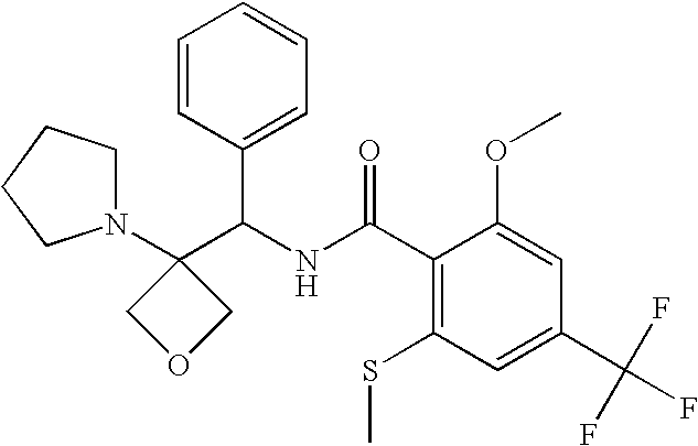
C1(C(NC(C2=C(SC)C=C(C(F)(F)F)C=C2OC)=O)C2=CC=CC=C2)(N2CCCC2)COC1
